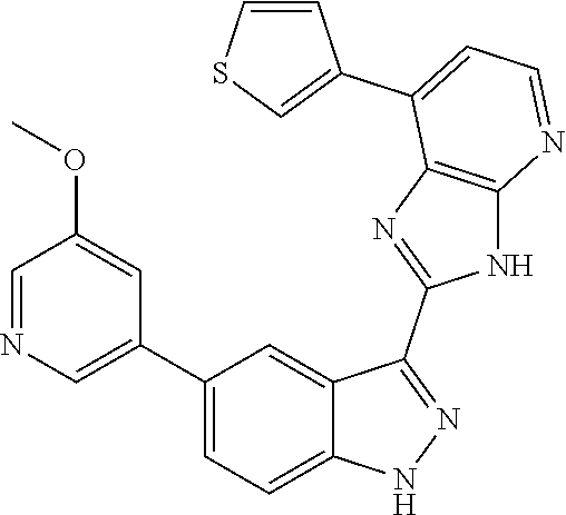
C1(C2=CC=C3C(=C2)C(C2=NC4=C(N2)N=CC=C4C2=CSC=C2)=NN3)=CN=CC(OC)=C1
